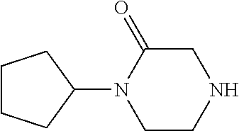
C1(N2CCNCC2=O)CCCC1
